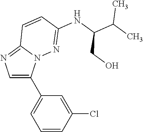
C1=C(C2=CC=CC(Cl)=C2)N2C(=N1)C=CC(NC(C(C)C)CO)=N2
